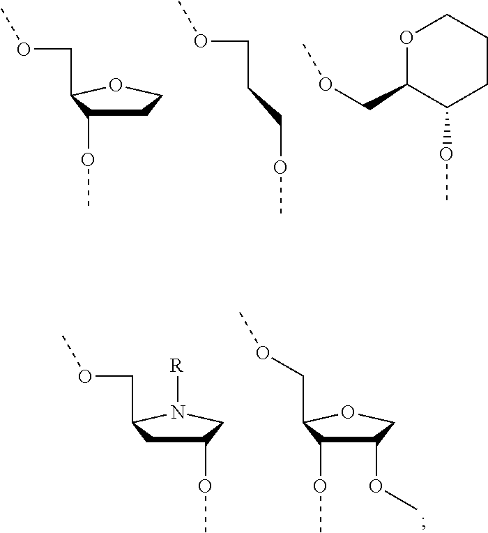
C1C(OC)C(COC)OC1.C(COC)COC.O(C)CC1C(OC)CCCO1.C1(OC)CC(COC)N([R])C1.C1(OC)C(OC)C(COC)OC1
